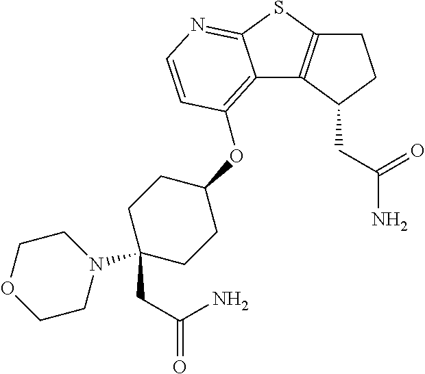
C12=C(OC3CCC(CC(N)=O)(N4CCOCC4)CC3)C=CN=C1SC1=C2C(CC(N)=O)CC1
